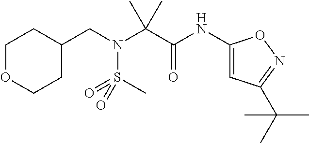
C1(NC(C(N(CC2CCOCC2)S(C)(=O)=O)(C)C)=O)=CC(C(C)(C)C)=NO1
